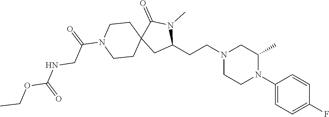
C1(N2C(C)CN(CCC3N(C)C(=O)C4(C3)CCN(C(=O)CNC(OCC)=O)CC4)CC2)=CC=C(F)C=C1
